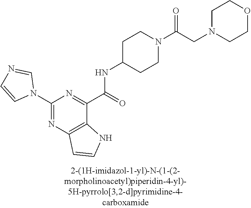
C1(N2C=NC=C2)=NC2=C(C(C(=O)NC3CCN(C(CN4CCOCC4)=O)CC3)=N1)NC=C2
